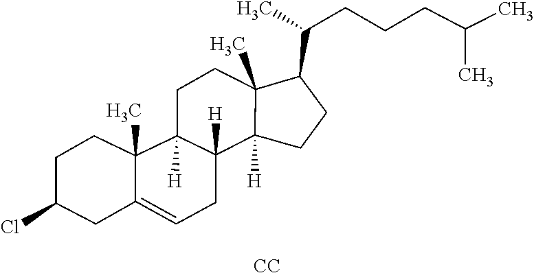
C(C)(C)CCCC(C1C2(C)CCC3([H])C([H])(CC=C4CC(Cl)CCC43C)C2([H])CC1)C.[CC]
